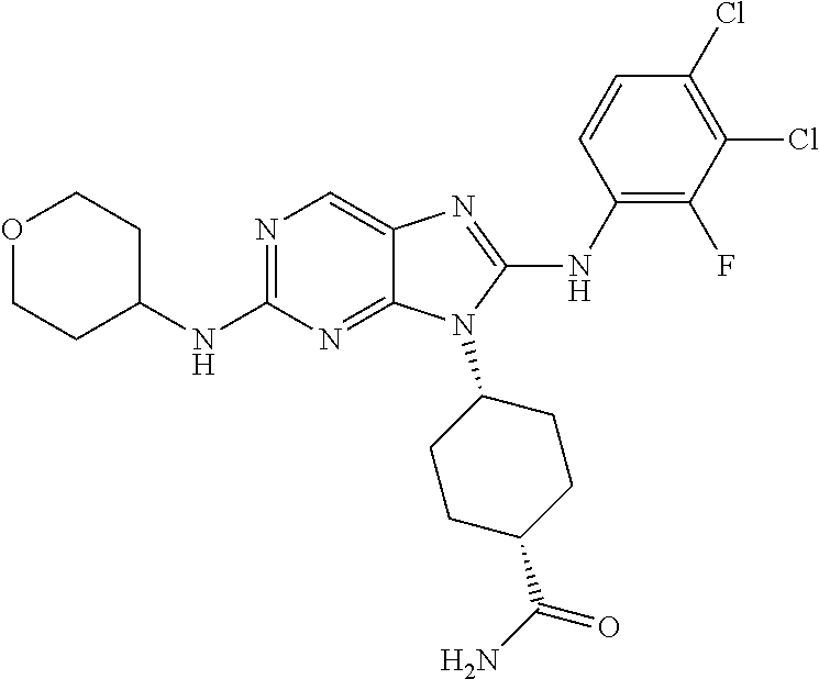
N1=C(NC2CCOCC2)N=C2C(=C1)N=C(NC1=C(F)C(Cl)=C(Cl)C=C1)N2C1CCC(C(N)=O)CC1
